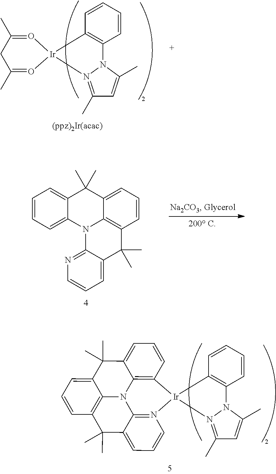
C1=CC2=C3C(=C1)C(C)(C)C1=CC=CC4=C1N3C1=N(C=CC=C1C4(C)C)[Ir]21N2=C(C)C=C(C)N2C2=C1C=CC=C2.C1C(C)=O[Ir]2(O=C1C)N1=C(C)C=C(C)N1C1=C2C=CC=C1.C1=CC=C2C(=C1)C(C)(C)C1=CC=CC3=C1N2C1=NC=CC=C1C3(C)C
